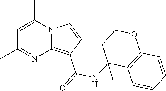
C1(C)=NC2=C(C(=O)NC3(C)C4=C(OCC3)C=CC=C4)C=CN2C(C)=C1
